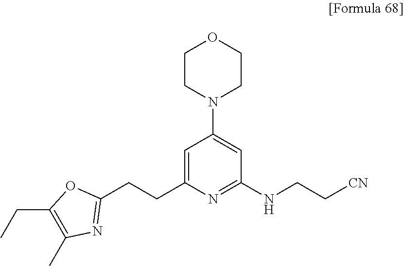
C1=C(CCC2=NC(C)=C(CC)O2)N=C(NCC[CN])C=C1N1CCOCC1
